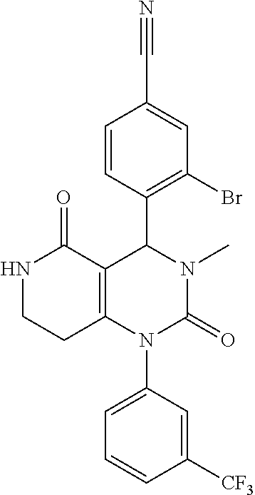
N1CCC2=C(C1=O)C(C1=C(Br)C=C(C#N)C=C1)N(C)C(=O)N2C1=CC=CC([CF3])=C1
